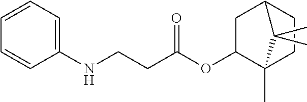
C1(NCCC(OC2C3(C)CCC(C2)C3(C)C)=O)=CC=CC=C1
